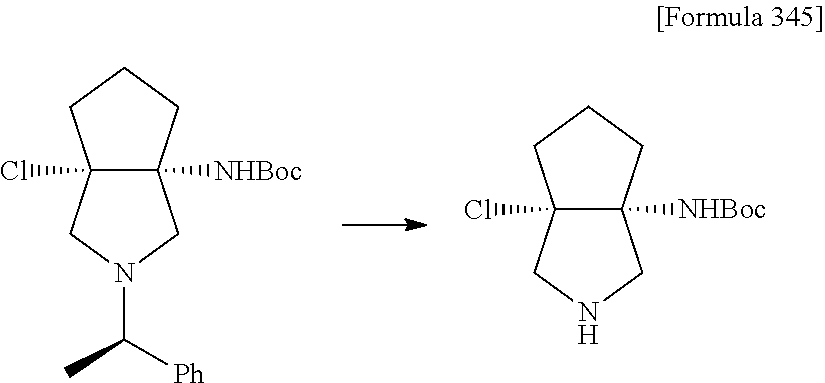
C12(Cl)C([NHBoc])(CCC1)CN(C(C)[Ph])C2.C12(Cl)C([NHBoc])(CCC1)CNC2
